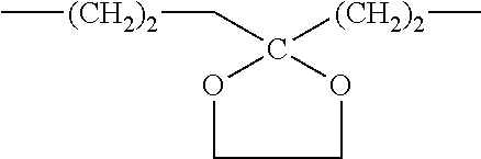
C[(CH2)2]CC1([(CH2)2]C)OCCO1
